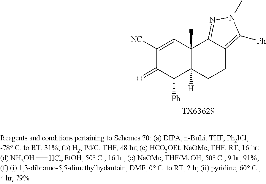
C1([NC])=CC2(C)C([H])(C([Ph])C1=O)CCC1=C([Ph])N(C)N=C21.[TX63629].[NH2OH][HCl]
